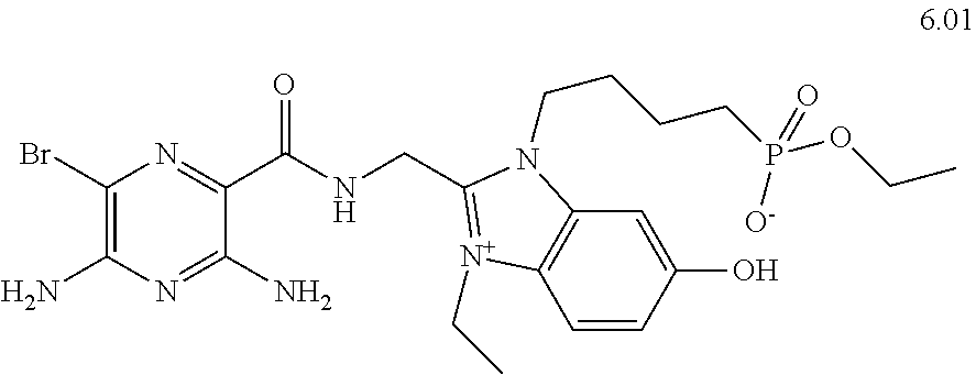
C1(Br)=C(N)N=C(N)C(C(NCC2=[N+](CC)C3=C(C=C(O)C=C3)N2CCCCP(OCC)(=O)[O-])=O)=N1
